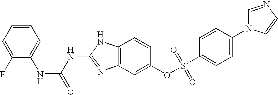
C12=C(C=C(OS(C3=CC=C(N4C=NC=C4)C=C3)(=O)=O)C=C1)N=C(NC(=O)NC1=CC=CC=C1F)N2
